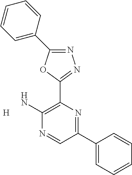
[H].N1=C(C2=CC=CC=C2)OC(C2=C(N)N=CC(C3=CC=CC=C3)=N2)=N1
